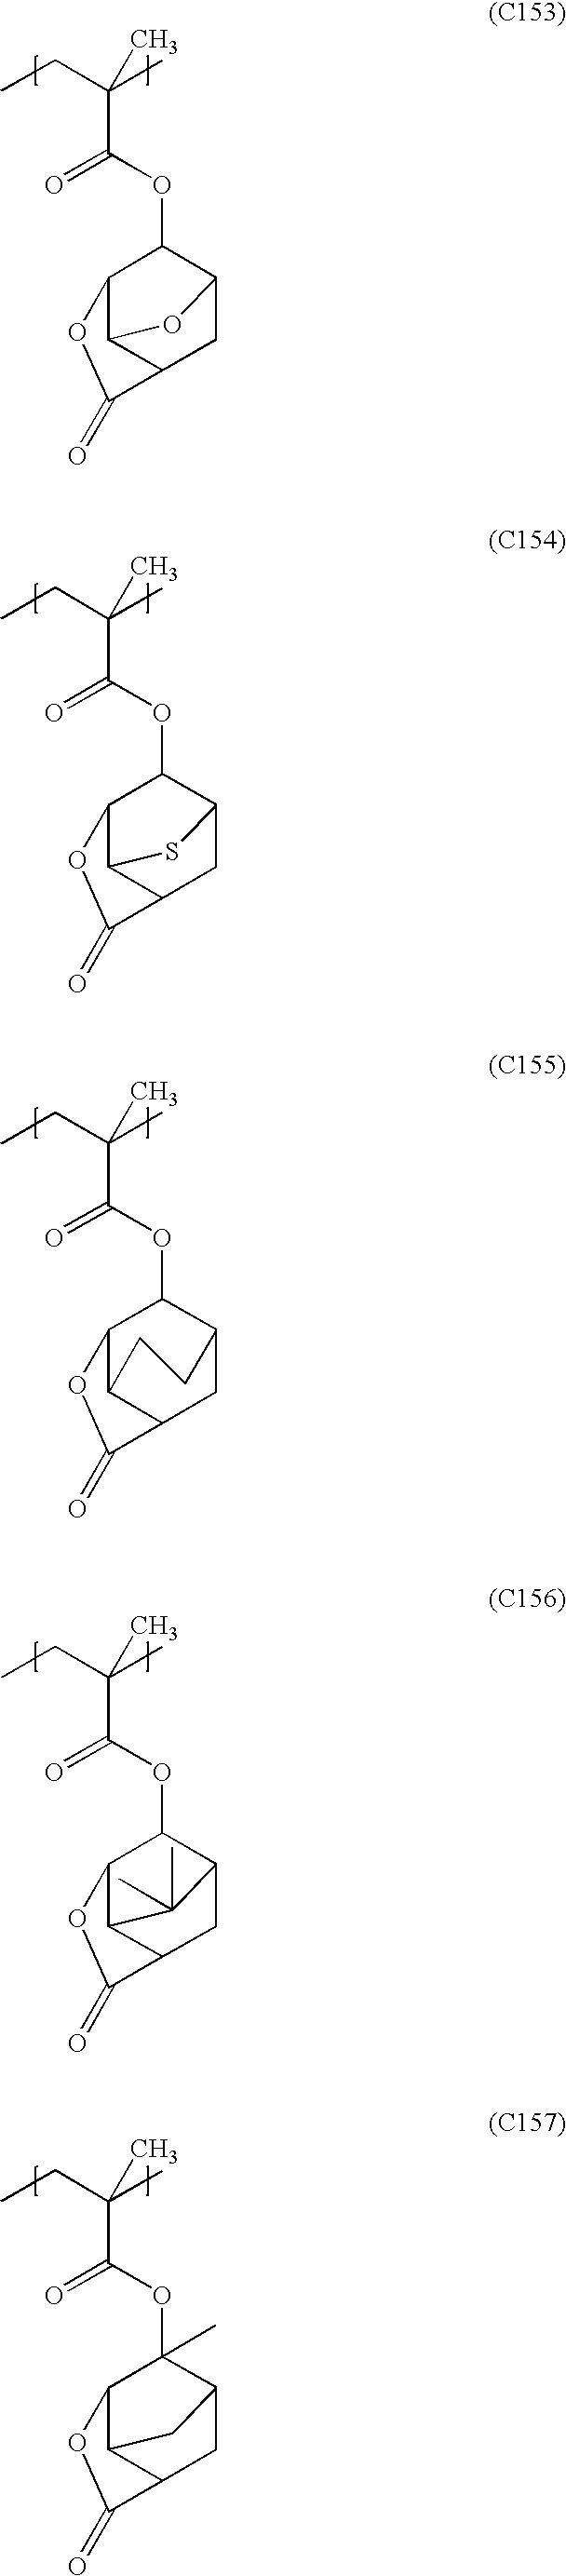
C12C3C(CC(C1OC(=O)C(C)(CC)C)O3)C(=O)O2.C12C3C(CC(C1OC(=O)C(C)(CC)C)S3)C(=O)O2.C12C3C(CC(C1OC(=O)C(C)(CC)C)CC3)C(=O)O2.C12C3C(CC(C1OC(=O)C(C)(CC)C)C3(C)C)C(=O)O2.C12C3C(CC(C1(OC(=O)C(C)(CC)C)C)C3)C(=O)O2
